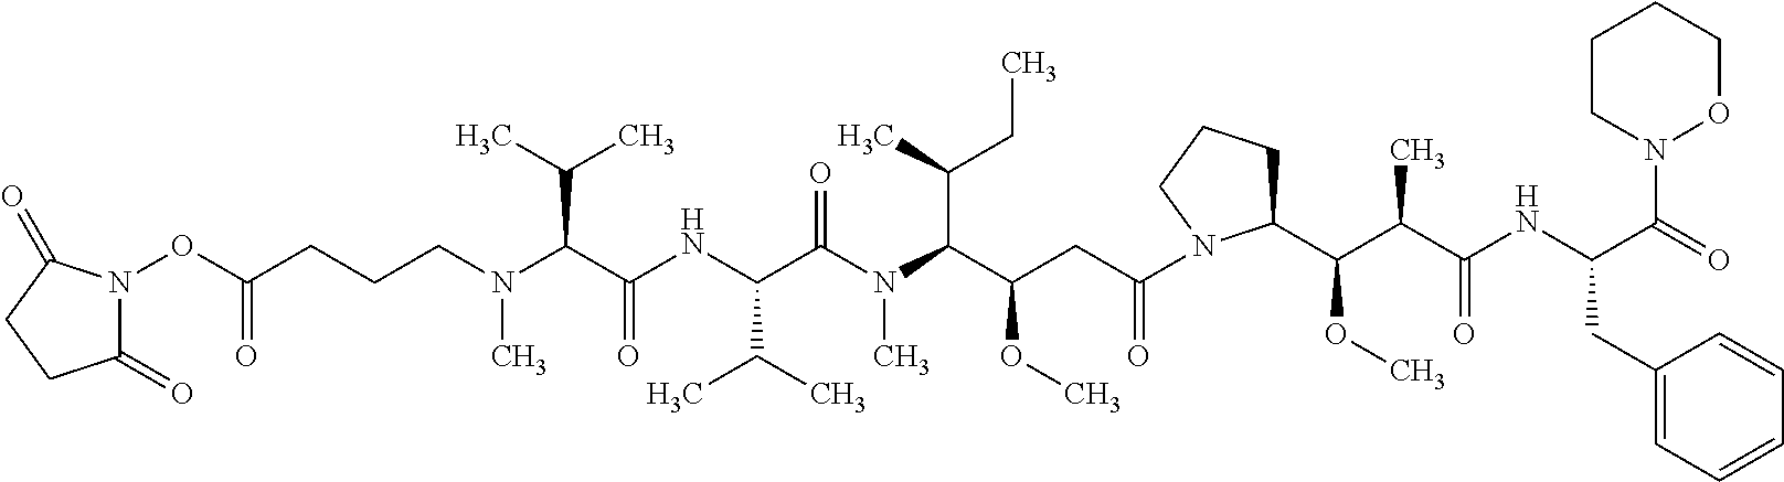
C1(=O)N(OC(CCCN(C(C(NC(C(N(C(C(CC(=O)N2C(C(C(C(NC(C(=O)N3OCCCC3)CC3=CC=CC=C3)=O)C)OC)CCC2)OC)C(C)CC)C)=O)C(C)C)=O)C(C)C)C)=O)C(=O)CC1
